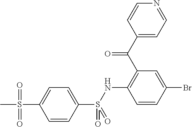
C1(C(C2=C(NS(C3=CC=C(S(C)(=O)=O)C=C3)(=O)=O)C=CC(Br)=C2)=O)=CC=NC=C1
